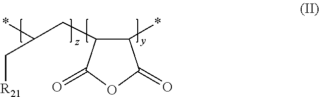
*C(CC1C(*)C(=O)OC1=O)C[R21]
